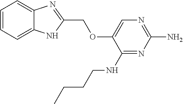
C1=CC=C2C(=C1)N=C(COC1=CN=C(N)N=C1NCCCC)N2
